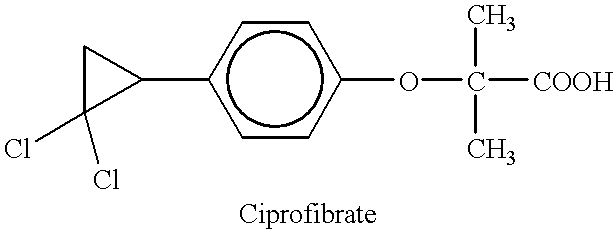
c1(C2CC2(Cl)Cl)ccc(OC([COOH])(C)C)cc1
